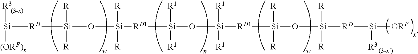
[Si]([RD][Si](O[Si]([RD1][Si](O[Si]([RD1][Si](O[Si]([R])([R])[RD][Si]([ORF])[R3])([R])[R])([R1])[R1])([R1])[R1])([R])[R])([R])[R])([R3])[(ORF)x]
